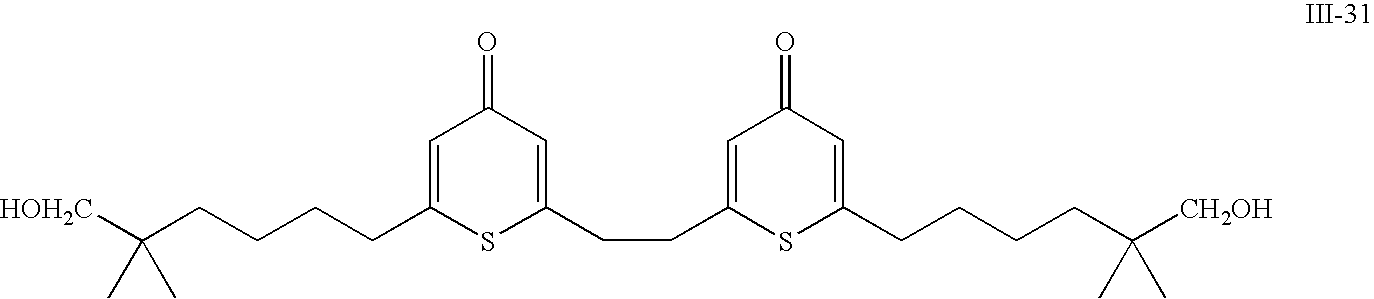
[HOH2C]C(CCCCC1=CC(=O)C=C(CCC2=CC(=O)C=C(CCCCC([CH2OH])(C)C)S2)S1)(C)C
